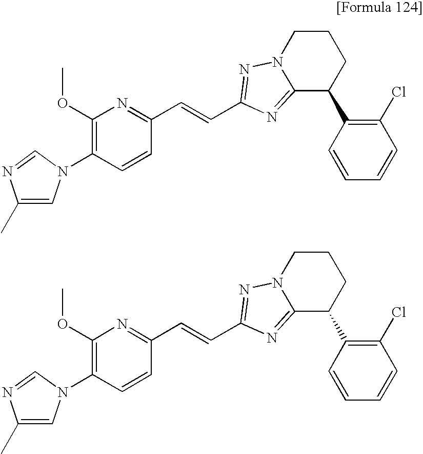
C1(C)=CN(C2=C(OC)N=C(C=CC3=NN4CCCC(C5=C(Cl)C=CC=C5)C4=N3)C=C2)C=N1.C1(C)=CN(C2=C(OC)N=C(C=CC3=NN4CCCC(C5=C(Cl)C=CC=C5)C4=N3)C=C2)C=N1
